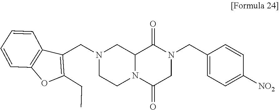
C12=C(C(CN3CCN4C(C3)C(=O)N(CC3=CC=C([NO2])C=C3)CC4=O)=C(CC)O1)C=CC=C2
